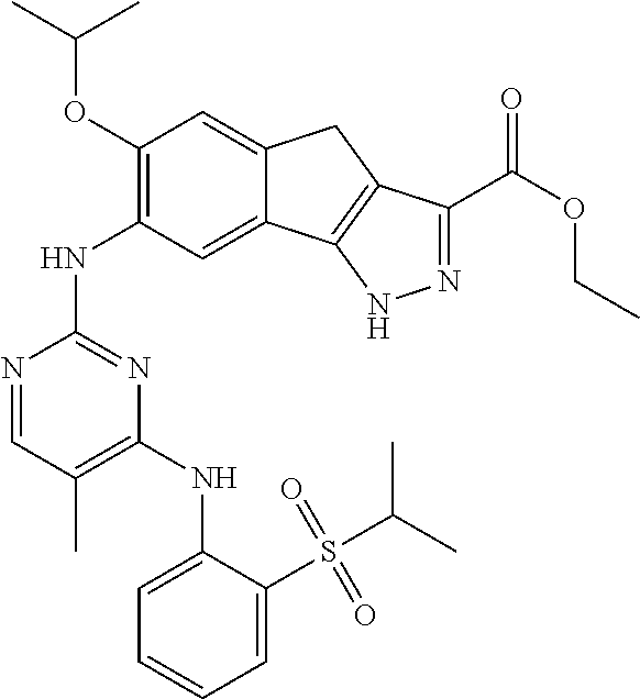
N1=CC(C)=C(NC2=CC=CC=C2S(C(C)C)(=O)=O)N=C1NC1=C(OC(C)C)C=C2C(=C1)C1=C(C2)C(C(OCC)=O)=NN1
